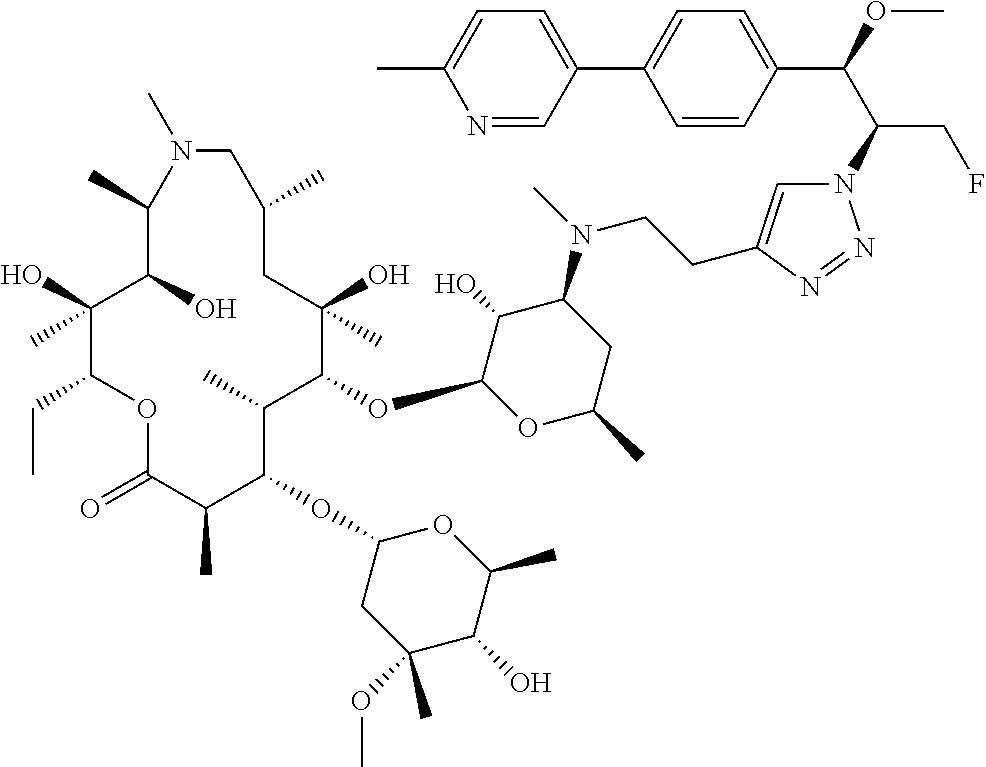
C1(O)(C)C(CC)OC(=O)C(C)C(OC2CC(OC)(C)C(O)C(C)O2)C(C)C(OC2OC(C)CC(N(C)CCC3=CN(C(C(OC)C4=CC=C(C5=CC=C(C)N=C5)C=C4)CF)N=N3)C2O)C(O)(C)CC(C)CN(C)C(C)C1O
